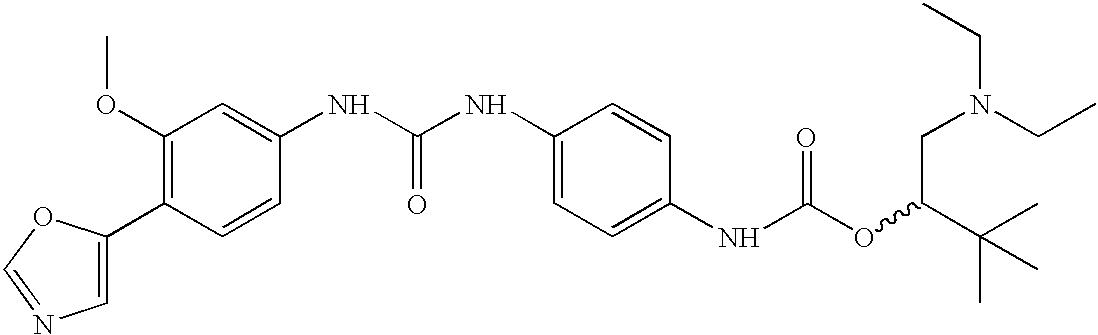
C1=C(C2=C(OC)C=C(NC(NC3=CC=C(NC(OC(C(C)(C)C)CN(CC)CC)=O)C=C3)=O)C=C2)OC=N1
